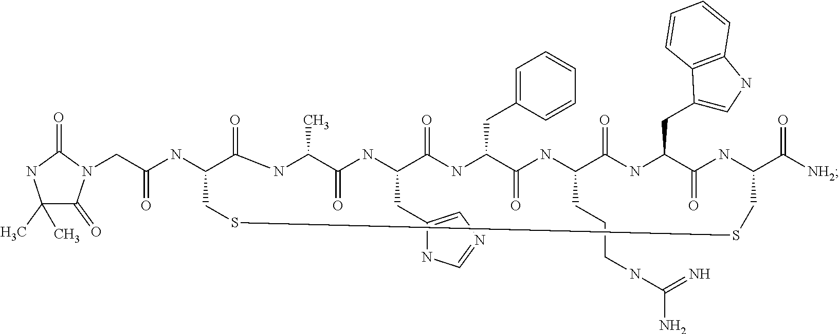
C1(C)(C)C(=O)N(CC(NC2C(=O)NC(C)C(=O)NC(CC3=CN=CN3)C(=O)NC(CC3=CC=CC=C3)C(=O)NC(CCCNC(=N)N)C(=O)NC(CC3=CNC4=C3C=CC=C4)C(=O)NC(C([NH2])=O)CSSC2)=O)C(=O)N1
